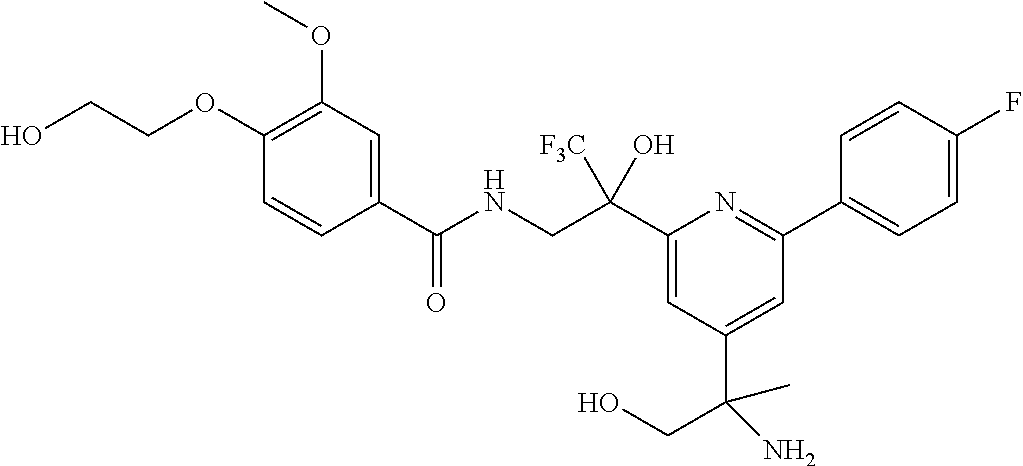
C1(C(CNC(=O)C2=CC(OC)=C(OCCO)C=C2)([F3C])O)=CC(C(N)(C)CO)=CC(C2=CC=C(F)C=C2)=N1
